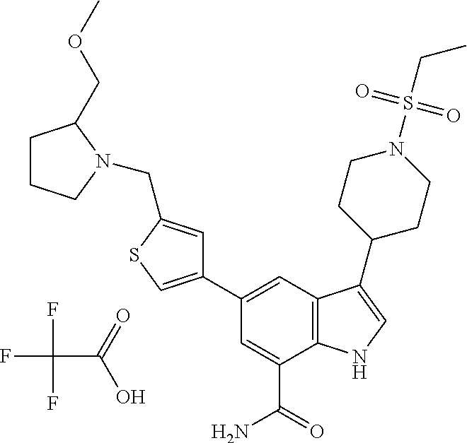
C(C(O)=O)(F)(F)F.C1(C2=CSC(CN3CCCC3COC)=C2)=CC2=C(C(C(=O)N)=C1)NC=C2C1CCN(S(CC)(=O)=O)CC1
